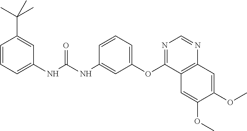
C1=CC=C(NC(NC2=CC(OC3=NC=NC4=C3C=C(OC)C(OC)=C4)=CC=C2)=O)C=C1C(C)(C)C
